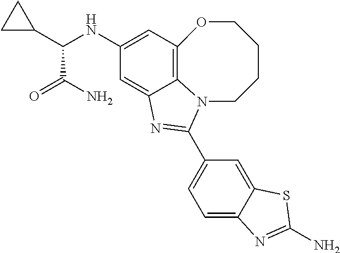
C1(NC(C2CC2)C(=O)N)=CC2=C3C(=C1)N=C(C1=CC=C4C(=C1)SC(N)=N4)N3CCCCO2
